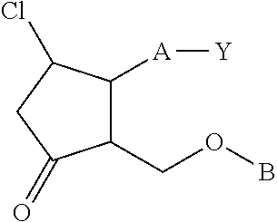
C1(COB)C([A][Y])C(Cl)CC1=O
